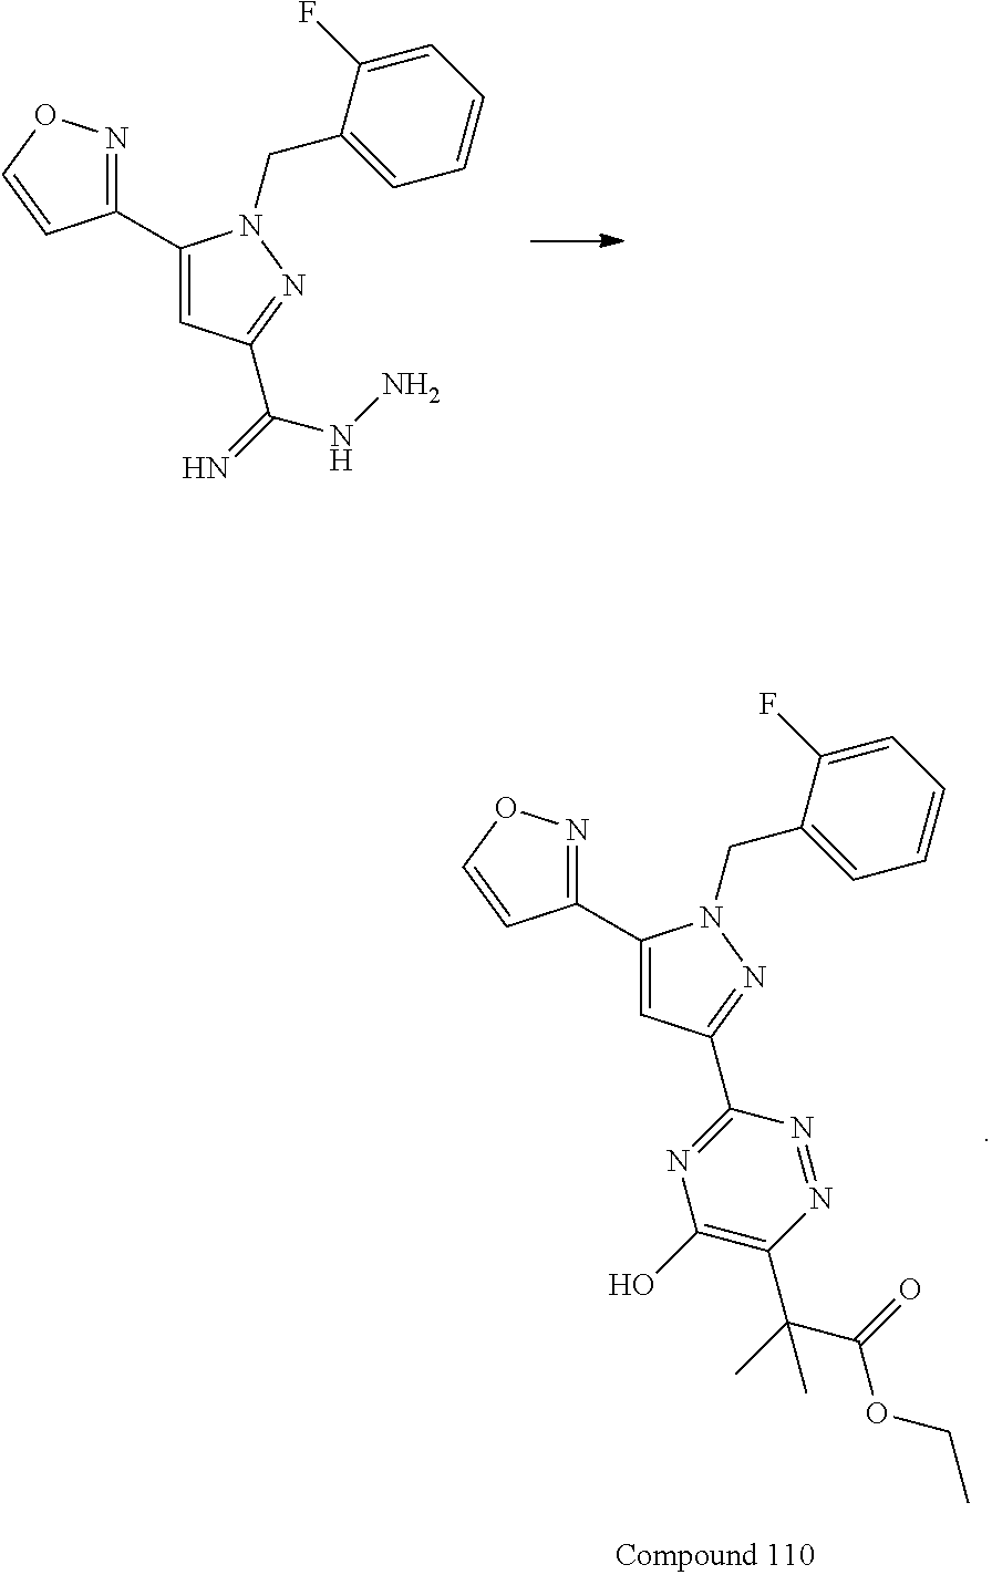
C1(C2=CC(C3=NC(O)=C(C(C)(C(=O)OCC)C)N=N3)=NN2CC2=CC=CC=C2F)=NOC=C1.C1(C2=CC(C(=N)NN)=NN2CC2=CC=CC=C2F)=NOC=C1
